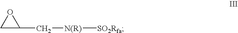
C1(C[N(R)][SO2Rfa])OC1
